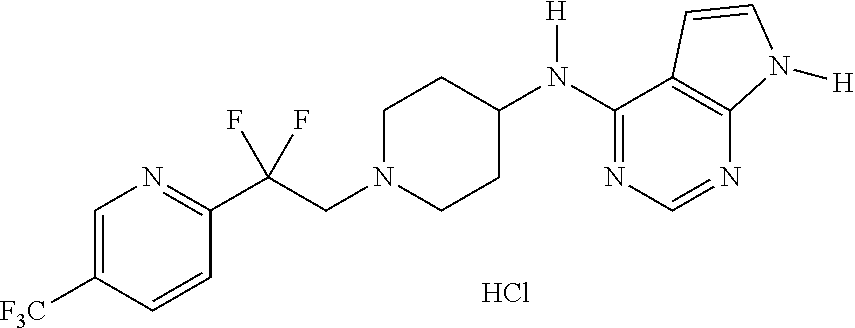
C1(N(C2CCN(CC(C3=NC=C([F3C])C=C3)(F)F)CC2)[H])=NC=NC2=C1C=CN2[H].Cl
